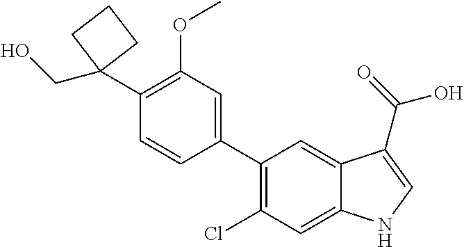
C1(C2(CO)CCC2)=C(OC)C=C(C2=C(Cl)C=C3C(=C2)C(C(=O)O)=CN3)C=C1
